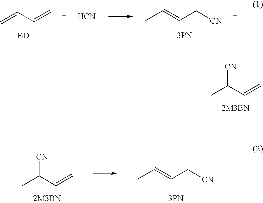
CC(C=C)[CN].C=CC=C.[BD].[3PN].CC=CC[CN].[HCN].CC(C=C)[CN].[3PN].CC=CC[CN]
